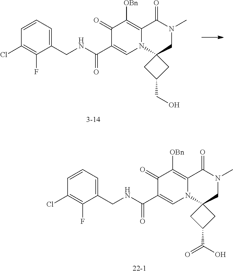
C1(CNC(C2=CN3C(=C([OBn])C2=O)C(=O)N(C)CC32CC(CO)C2)=O)=CC=CC(Cl)=C1F.C1(CNC(C2=CN3C(=C([OBn])C2=O)C(=O)N(C)CC32CC(C(=O)O)C2)=O)=CC=CC(Cl)=C1F
